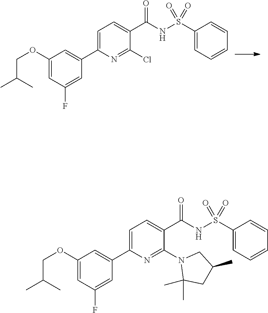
C1=C(C2=CC(OCC(C)C)=CC(F)=C2)N=C(Cl)C(C(NS(C2=CC=CC=C2)(=O)=O)=O)=C1.C1=C(C2=CC(OCC(C)C)=CC(F)=C2)N=C(N2C(C)(C)CC(C)C2)C(C(NS(C2=CC=CC=C2)(=O)=O)=O)=C1
